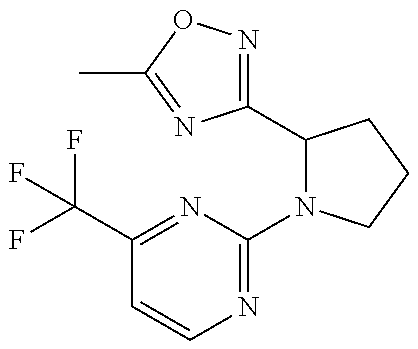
C1(C(F)(F)F)=NC(N2C(C3=NOC(C)=N3)CCC2)=NC=C1
